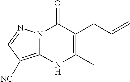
N12C(=C([NC])C=N1)NC(C)=C(CC=C)C2=O
